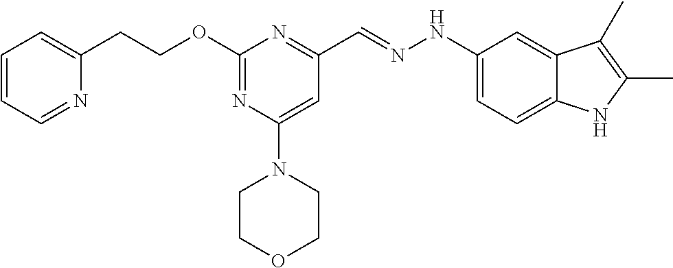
C1(CCOC2=NC(N3CCOCC3)=CC(C=NNC3=CC=C4C(=C3)C(C)=C(C)N4)=N2)=CC=CC=N1
